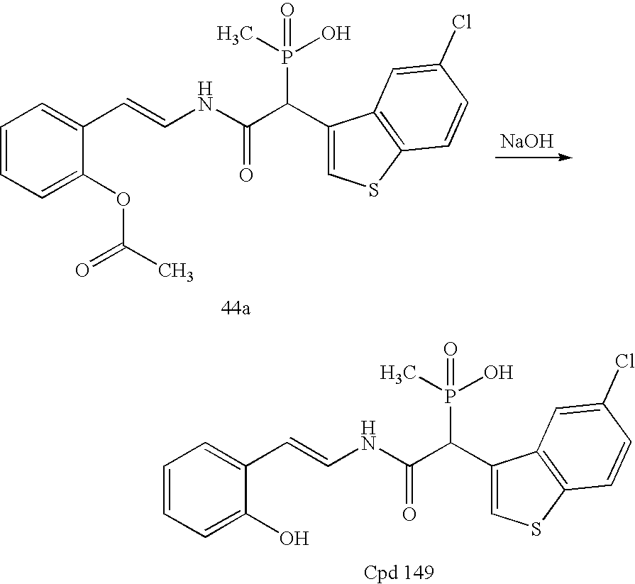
C1=CC=C(OC(C)=O)C(C=CNC(C(P(O)(C)=O)C2=CSC3=C2C=C(Cl)C=C3)=O)=C1.[NaOH].C1=CC=C(O)C(C=CNC(C(P(O)(C)=O)C2=CSC3=C2C=C(Cl)C=C3)=O)=C1
